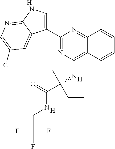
C1(C2=CNC3=NC=C(Cl)C=C23)=NC(NC(C(=O)NCC(F)(F)F)(C)CC)=C2C(=N1)C=CC=C2.[H].[H].[H]
